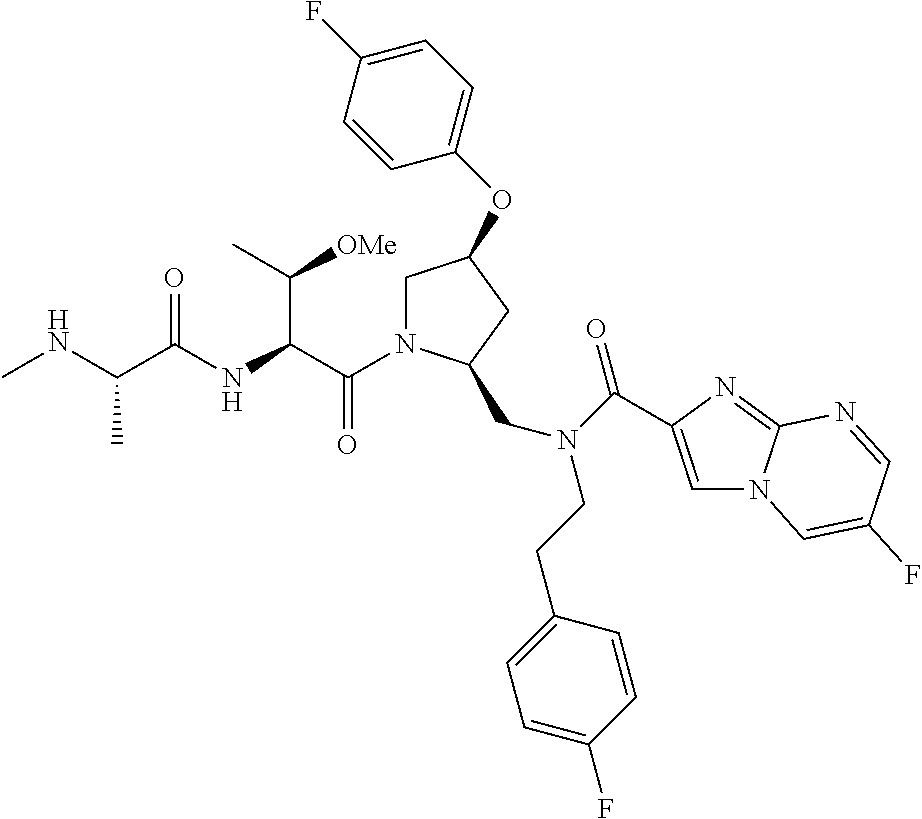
C(=O)(C(C([OMe])C)NC(=O)C(C)NC)N1CC(OC2=CC=C(F)C=C2)CC1CN(CCC1=CC=C(F)C=C1)C(=O)C1=CN2C(=N1)N=CC(F)=C2
